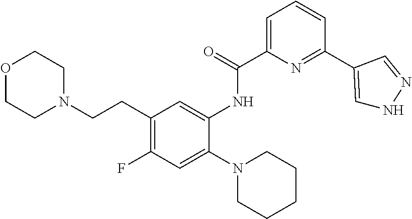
O1CCN(CCC2=C(F)C=C(N3CCCCC3)C(NC(C3=CC=CC(C4=CNN=C4)=N3)=O)=C2)CC1
